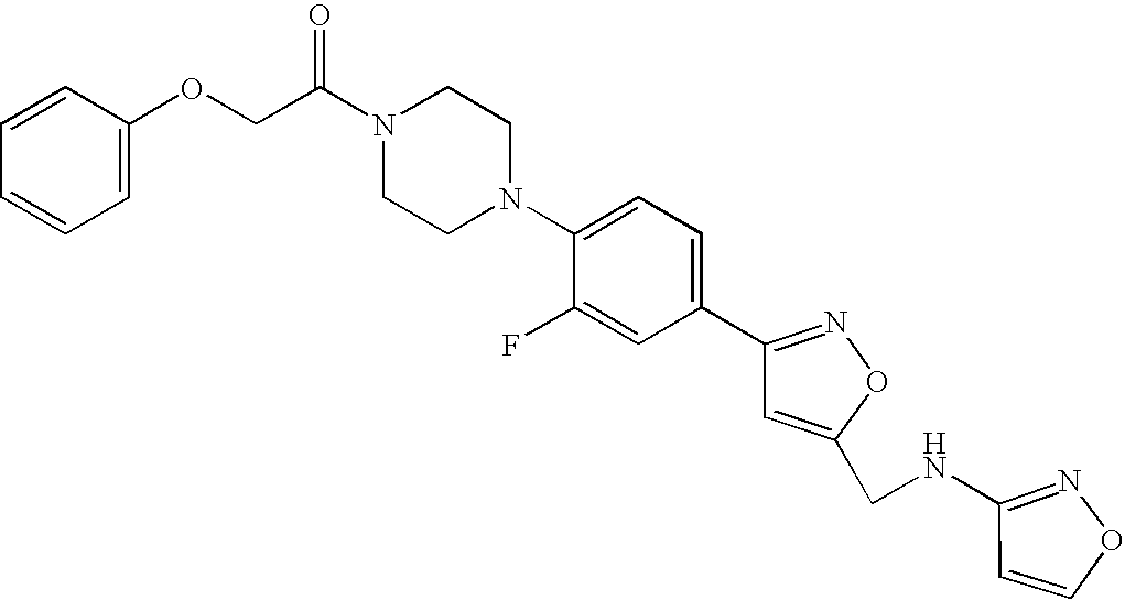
O=C(N1CCN(C2=CC=C(C3=NOC(CNC4=NOC=C4)=C3)C=C2F)CC1)COC1=CC=CC=C1
